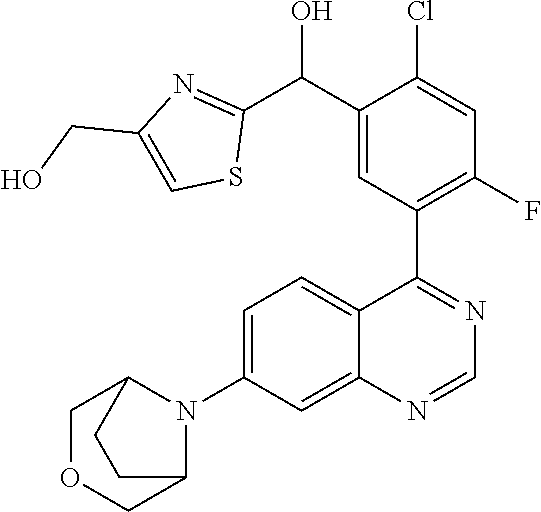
C12=CC(N3C4COCC3CC4)=CC=C1C(C1=C(F)C=C(Cl)C(C(C3=NC(CO)=CS3)O)=C1)=NC=N2
